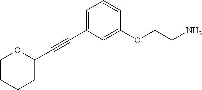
C1=C(C#CC2OCCCC2)C=C(OCCN)C=C1
